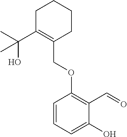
C1C(C(C)(O)C)=C(COC2=C(C=O)C(O)=CC=C2)CCC1
